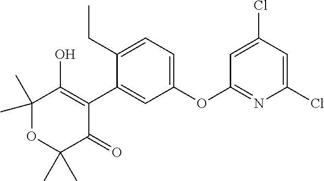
C1(C2=CC(OC3=NC(Cl)=CC(Cl)=C3)=CC=C2CC)=C(O)C(C)(C)OC(C)(C)C1=O
